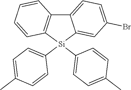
C12=C([Si](C3=CC=C(C)C=C3)(C3=CC=C(C)C=C3)C3=CC(Br)=CC=C13)C=CC=C2
